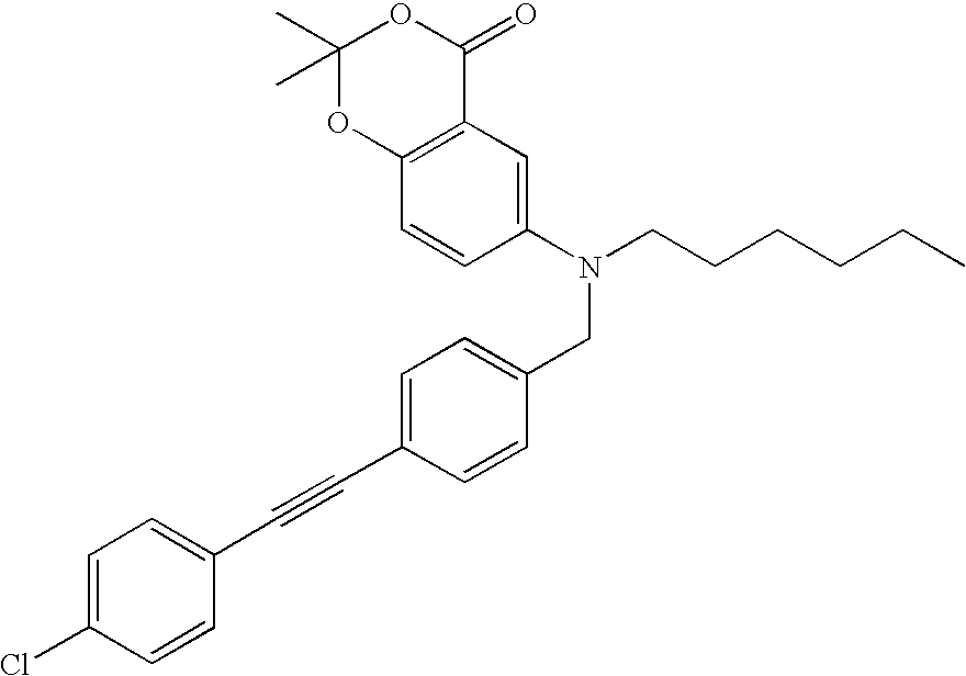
C1(N(CC2=CC=C(C#CC3=CC=C(Cl)C=C3)C=C2)CCCCCC)=CC2=C(C=C1)OC(C)(C)OC2=O
